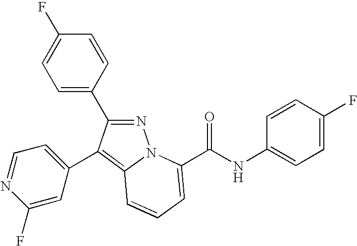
C1(C2=CC=NC(F)=C2)=C2N(N=C1C1=CC=C(F)C=C1)C(C(NC1=CC=C(F)C=C1)=O)=CC=C2
